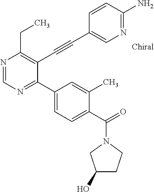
N1=CN=C(C2=CC=C(C(=O)N3CC(O)CC3)C(C)=C2)C(C#CC2=CN=C(N)C=C2)=C1CC
